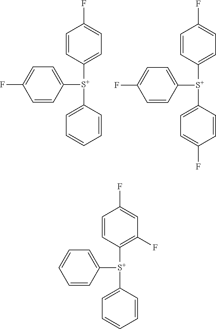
C1=CC([S+](C2=CC=CC=C2)C2=CC=C(F)C=C2)=CC=C1F.C1=CC([S+](C2=CC=C(F)C=C2)C2=CC=C(F)C=C2)=CC=C1F.C1=CC([S+](C2=CC=CC=C2)C2=CC=CC=C2)=C(F)C=C1F
